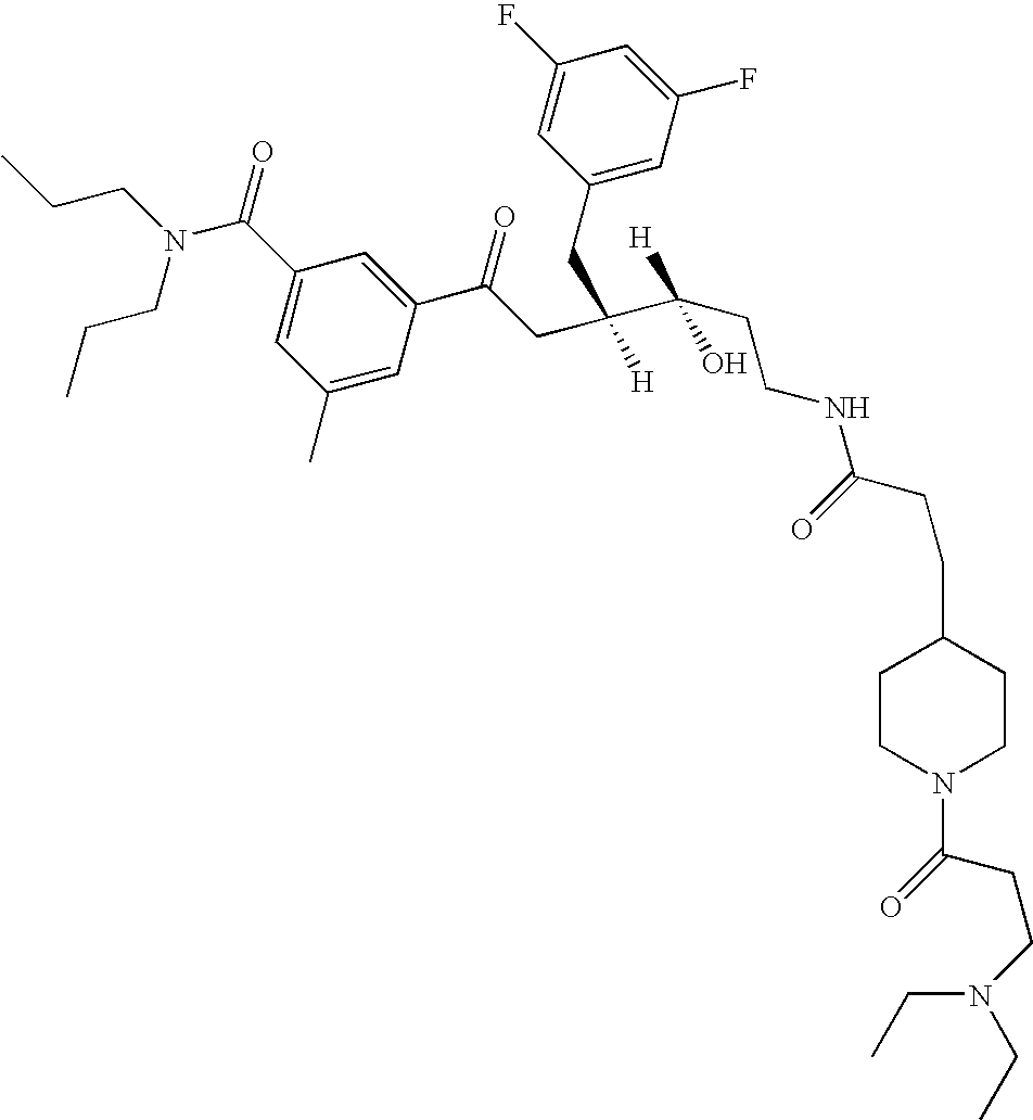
C1(C)=CC(C(CC([H])(CC2=CC(F)=CC(F)=C2)C(O)([H])CCNC(=O)CCC2CCN(C(CCN(CC)CC)=O)CC2)=O)=CC(C(N(CCC)CCC)=O)=C1
